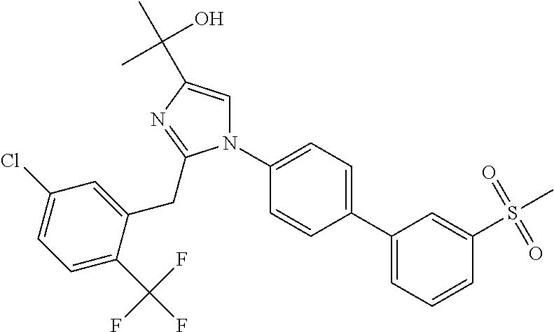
C1(C2=CC=CC(S(C)(=O)=O)=C2)=CC=C(N2C=C(C(C)(O)C)N=C2CC2=CC(Cl)=CC=C2C(F)(F)F)C=C1
